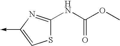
C1(NC(OC)=O)=NC(->C)=CS1
